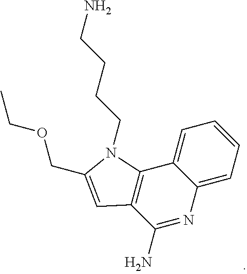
C1=CC=C2C(=C1)C1=C(C(N)=N2)C=C(COCC)N1CCCCN
